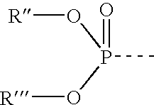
O([R])P(O[R])(=O)C
